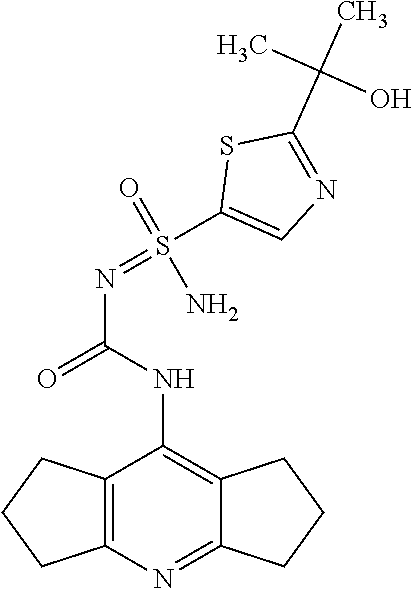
C12=C(N=C3C(=C1NC(N=S(C1=CN=C(C(C)(C)O)S1)(N)=O)=O)CCC3)CCC2
